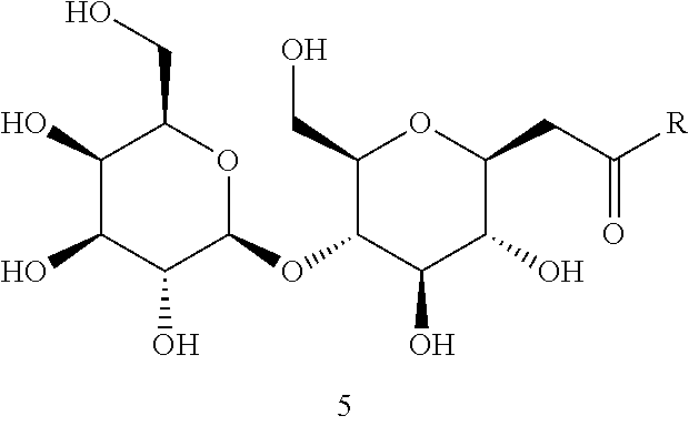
C1(CO)C(OC2OC(CO)C(O)C(O)C2O)C(O)C(O)C(CC([R])=O)O1
